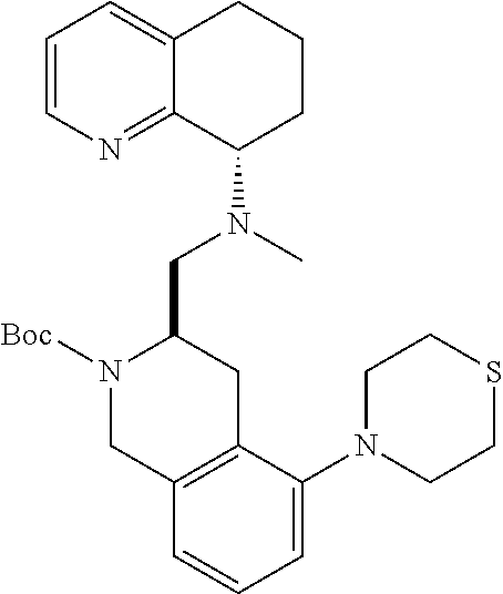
C1=CN=C2C(=C1)CCCC2N(C)CC1N([Boc])CC2=C(C1)C(N1CCSCC1)=CC=C2
